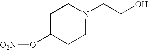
[O2N]OC1CCN(CCO)CC1
